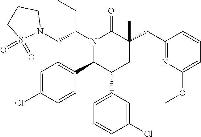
N1(C(CN2CCCS2(=O)=O)CC)C(C2=CC=C(Cl)C=C2)C(C2=CC=CC(Cl)=C2)CC(CC2=NC(OC)=CC=C2)(C)C1=O
